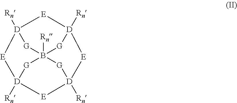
[Rn]B123[G][D]4([Rn])[E][D]([Rn])([G]1)[E][D]([Rn])([G]2)[E][D]([Rn])([G]3)[E]4
